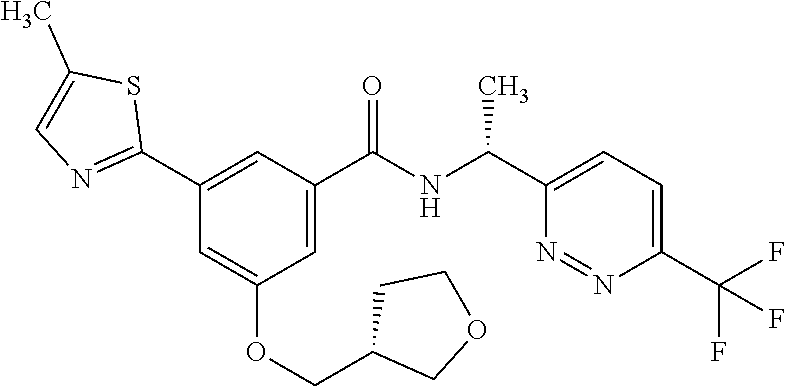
C1(C2=NC=C(C)S2)=CC(C(NC(C2=CC=C(C(F)(F)F)N=N2)C)=O)=CC(OCC2COCC2)=C1
